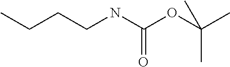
CCCCNC(OC(C)(C)C)=O
